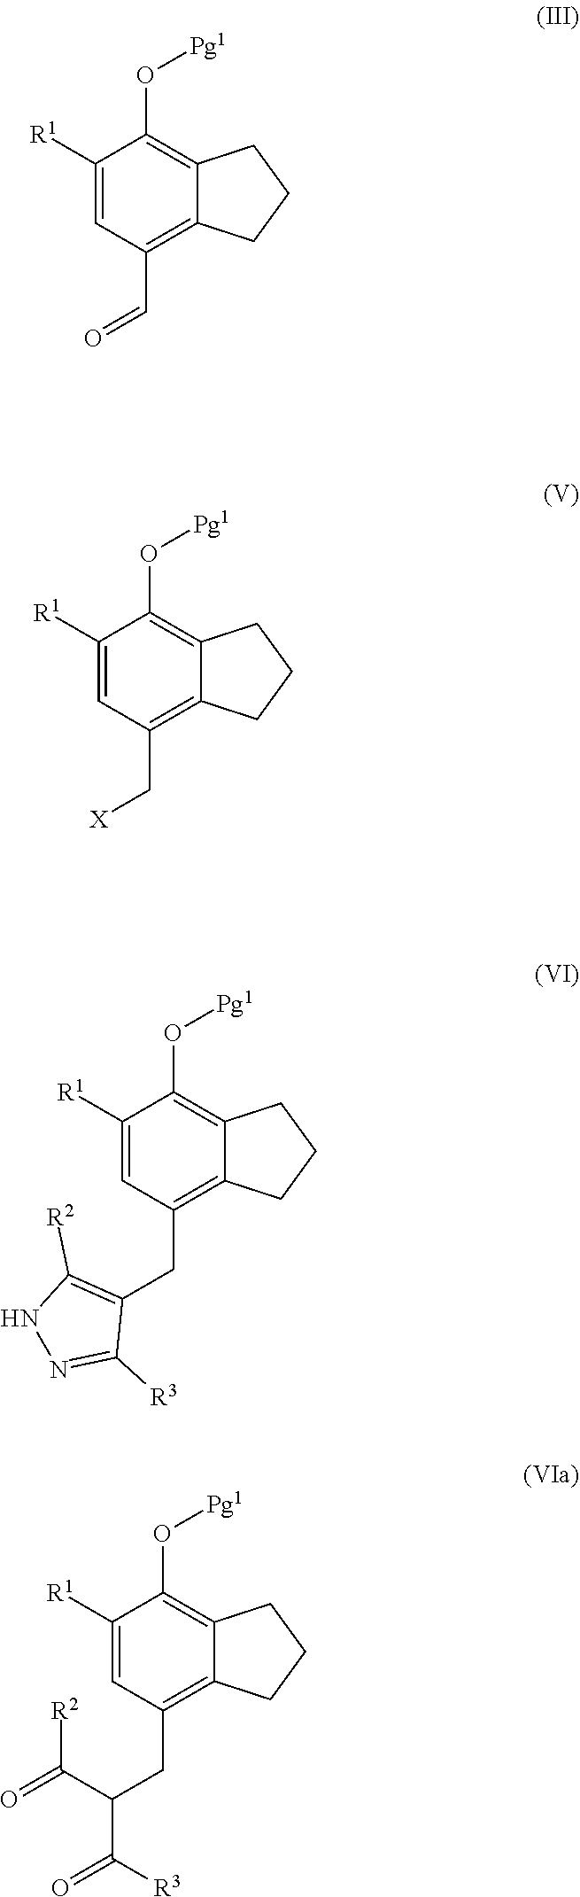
C12=C(CC3=C([R2])NN=C3[R3])C=C([R1])C(O[Pg1])=C1CCC2.C12=C(CC(C(=O)[R2])C([R3])=O)C=C([R1])C(O[Pg1])=C1CCC2.C12=C(C=O)C=C([R1])C(O[Pg1])=C1CCC2.C12=C(C[X])C=C([R1])C(O[Pg1])=C1CCC2
